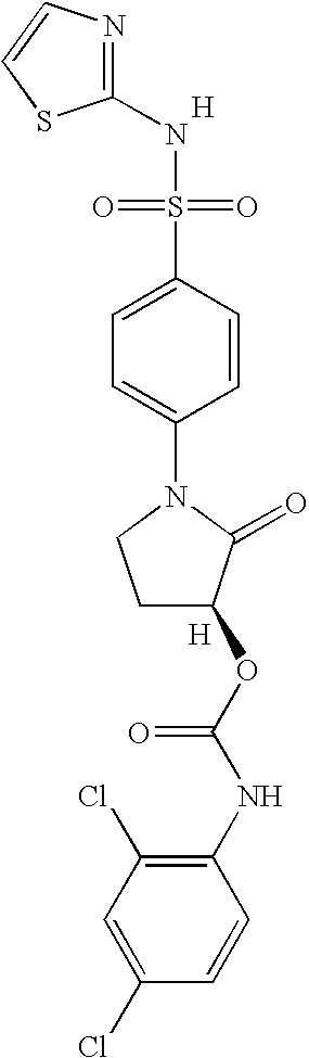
[H].N1=C(NS(=O)(=O)C2=CC=C(N3CCC(OC(NC4=C(Cl)C=C(Cl)C=C4)=O)C3=O)C=C2)SC=C1.[H]
